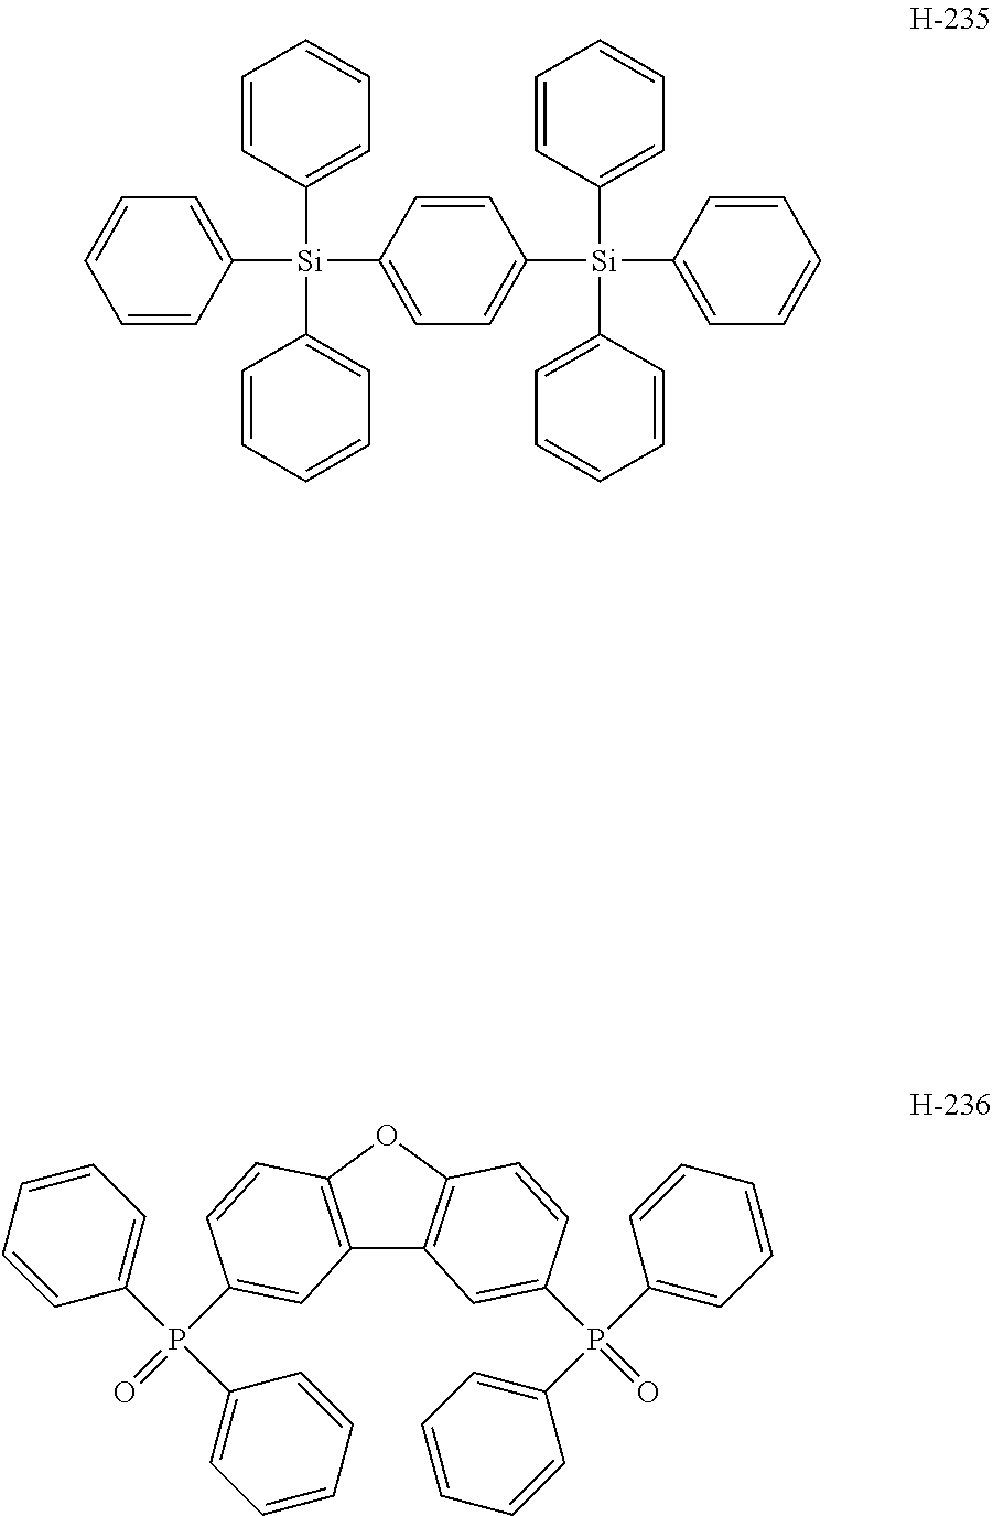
C12=C(OC3=C1C=C(P(=O)(C1=CC=CC=C1)C1=CC=CC=C1)C=C3)C=CC(P(=O)(C1=CC=CC=C1)C1=CC=CC=C1)=C2.C1=CC([Si](C2=CC=CC=C2)(C2=CC=CC=C2)C2=CC=C([Si](C3=CC=CC=C3)(C3=CC=CC=C3)C3=CC=CC=C3)C=C2)=CC=C1
